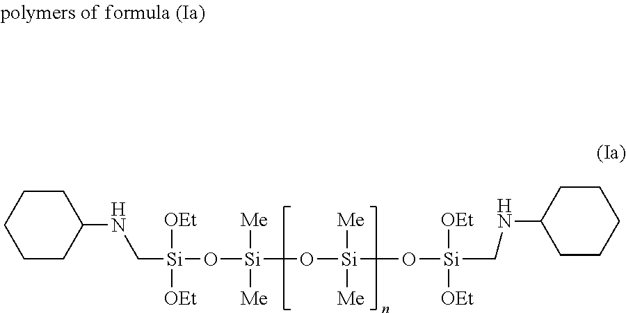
C1CCCCC1NC[Si]([OEt])([OEt])O[Si]([Me])([Me])O[Si]([Me])([Me])O[Si]([OEt])([OEt])CNC1CCCCC1
